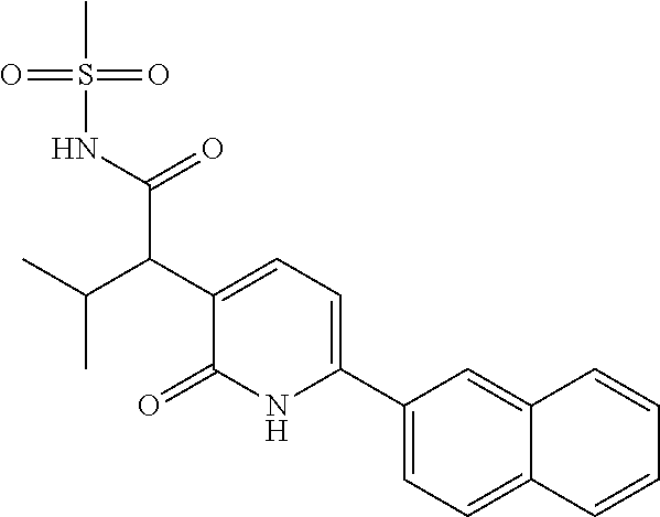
C1(C2=CC=C(C(C(C)C)C(NS(=O)(C)=O)=O)C(=O)N2)=CC=C2C(=C1)C=CC=C2
